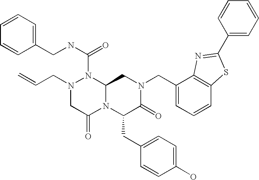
N1(CC=C)CC(=O)N2C(N1C(NCC1=CC=CC=C1)=O)CN(CC1=CC=CC3=C1N=C(C1=CC=CC=C1)S3)C(=O)C2CC1=CC=C(O)C=C1
